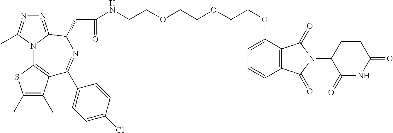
C1(C)=C(C)C2=C(S1)N1C(=NN=C1C)C(CC(NCCOCCOCCOC1=CC=CC3=C1C(=O)N(C1C(=O)NC(=O)CC1)C3=O)=O)N=C2C1=CC=C(Cl)C=C1
